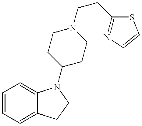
C1=CC=C2C(=C1)N(C1CCN(CCC3=NC=CS3)CC1)CC2
